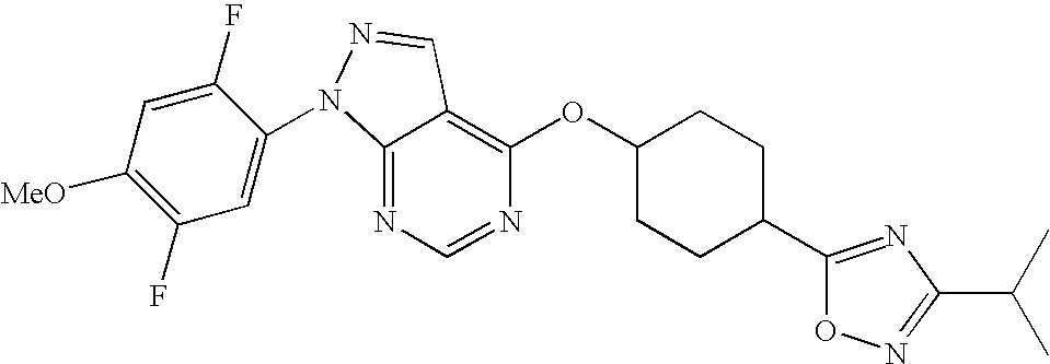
C12=NC=NC(OC3CCC(C4=NC(C(C)C)=NO4)CC3)=C1C=NN2C1=CC(F)=C([MeO])C=C1F
